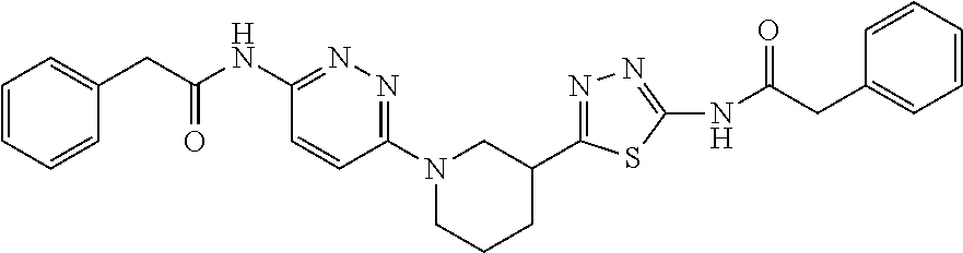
C1=CC=CC(CC(NC2=NN=C(N3CCCC(C4=NN=C(NC(CC5=CC=CC=C5)=O)S4)C3)C=C2)=O)=C1
